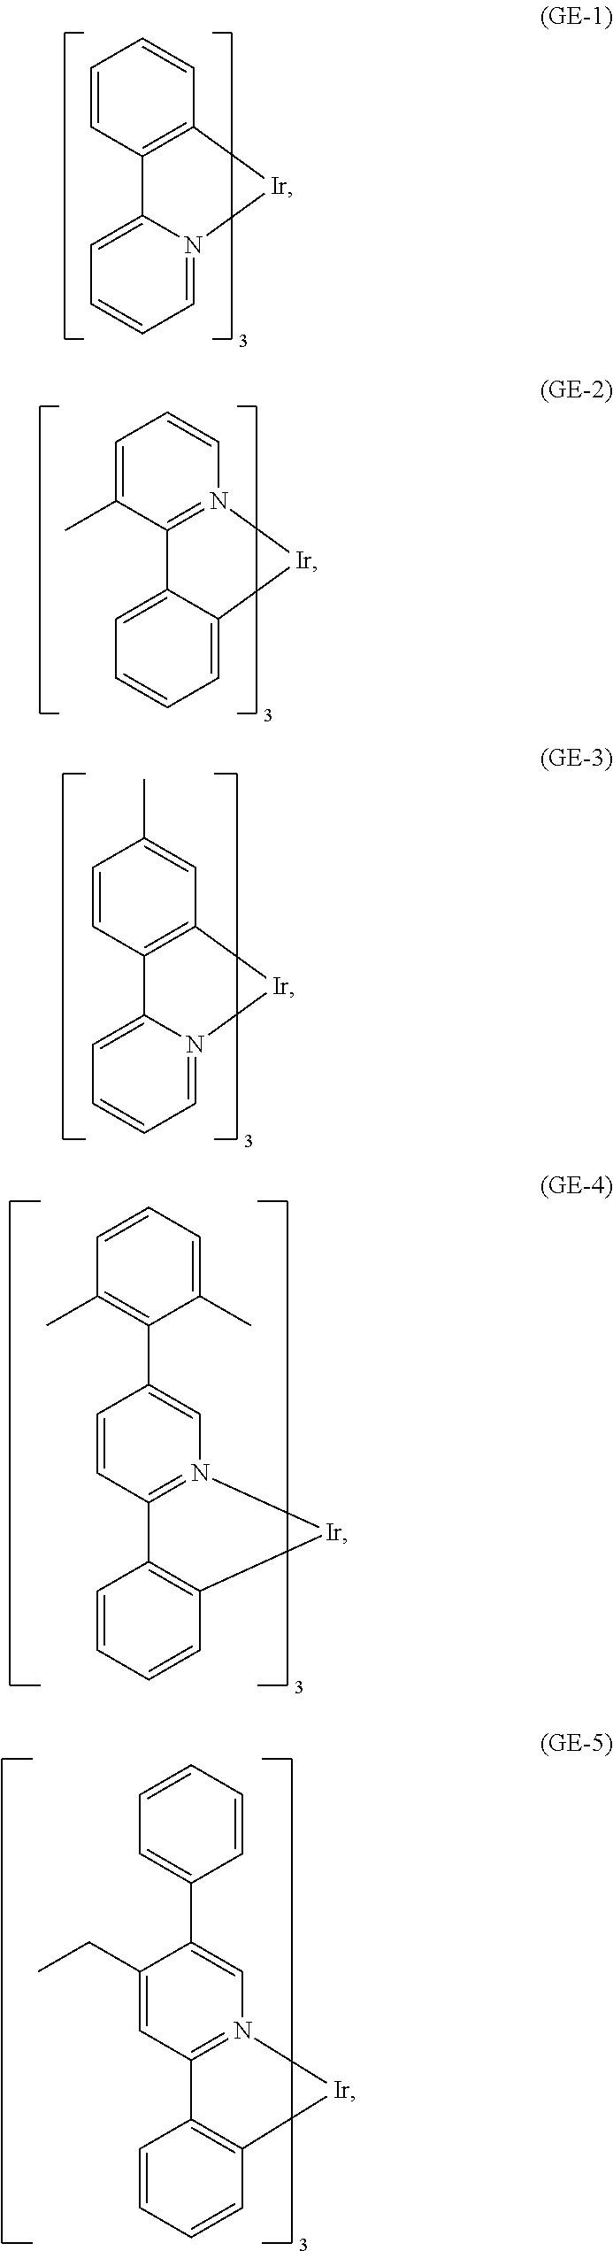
C1=CC2=C(C=C1)[Ir]N1=CC=CC=C21.C1=C(C)C2=N(C=C1)[Ir]C1=CC=CC=C21.C1=CC2=C(C=C1C)[Ir]N1=CC=CC=C21.C1=CC2=N(C=C1C1=C(C)C=CC=C1C)[Ir]C1=C2C=CC=C1.C1(CC)=CC2=N(C=C1C1=CC=CC=C1)[Ir]C1=C2C=CC=C1
